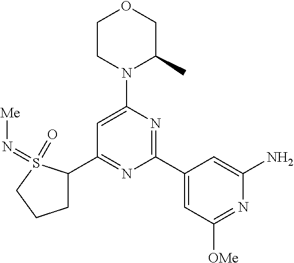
C1(C2=NC(C3=CC([OMe])=NC(N)=C3)=NC(N3C(C)COCC3)=C2)CCCS1(=O)=N[Me]
